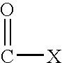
O=C[X]
